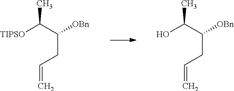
[OBn]C(C([TIPSO])C)CC=C.[OBn]C(C(O)C)CC=C
